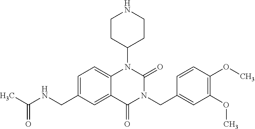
C1=C(CNC(C)=O)C=C2C(=C1)N(C1CCNCC1)C(=O)N(CC1=CC(OC)=C(OC)C=C1)C2=O
